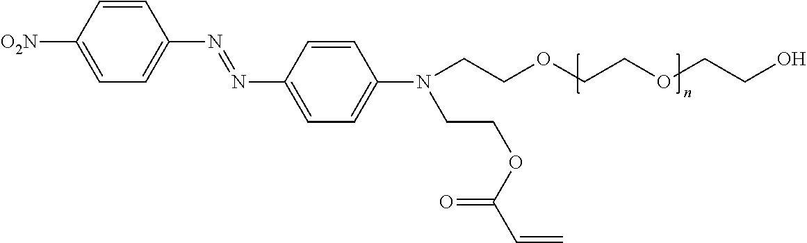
C1=C([O2N])C=CC(N=NC2=CC=C(N(CCOC(C=C)=O)CCOCCOCCO)C=C2)=C1
